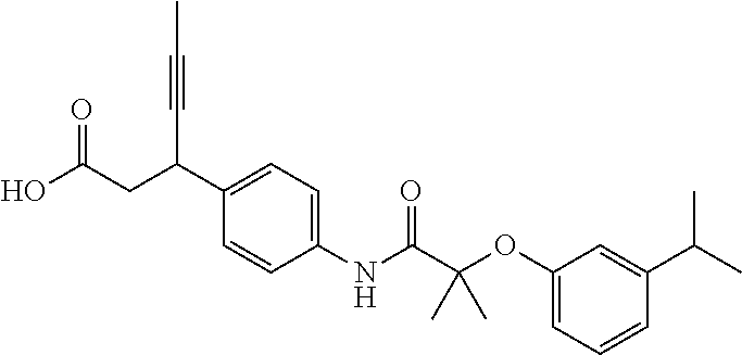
C1(C(CC(O)=O)C#CC)=CC=C(NC(C(OC2=CC=CC(C(C)C)=C2)(C)C)=O)C=C1
